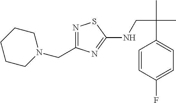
N1=C(CN2CCCCC2)N=C(NCC(C)(C)C2=CC=C(F)C=C2)S1
